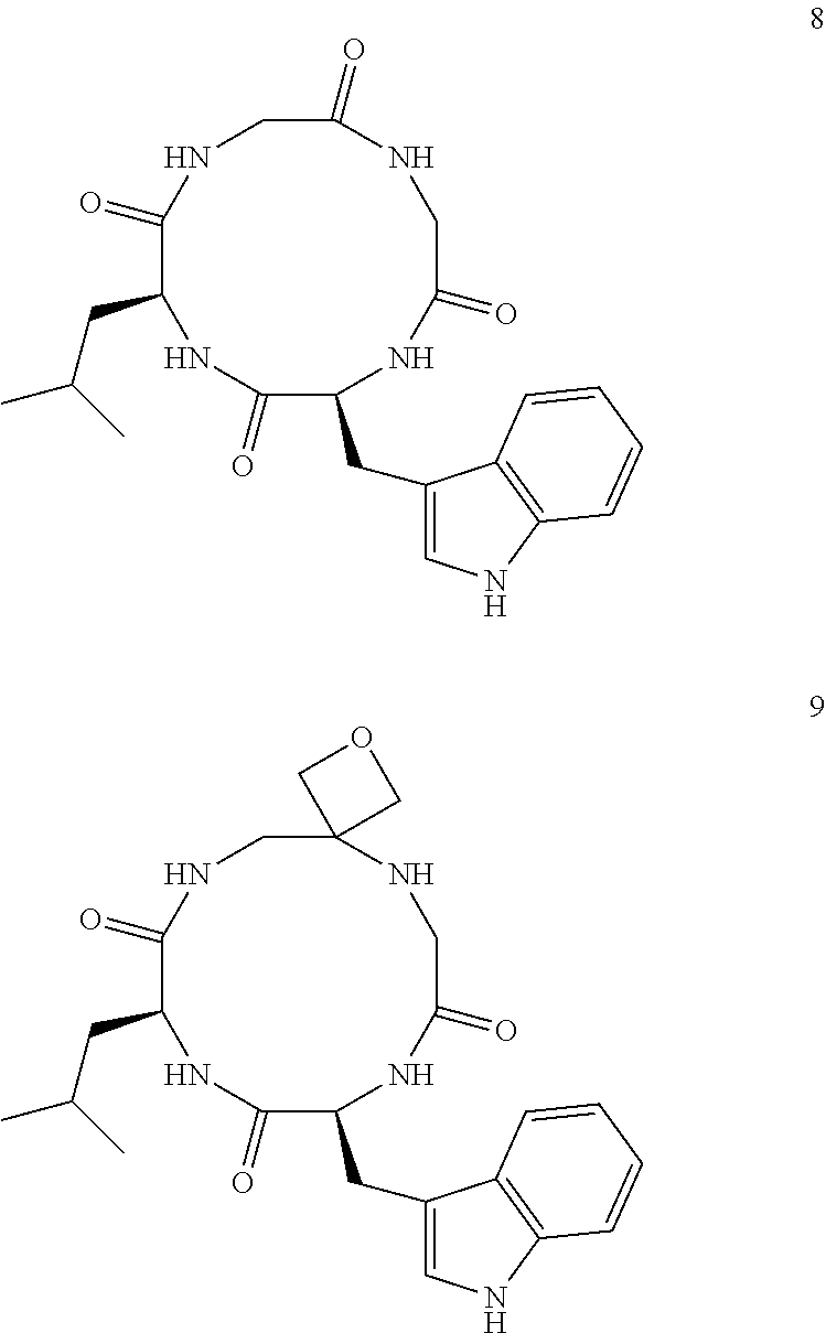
C1(=O)NCC(=O)NCC(=O)NC(CC2=CNC3=C2C=CC=C3)C(=O)NC1CC(C)C.C1(=O)NCC2(NCC(=O)NC(CC3=CNC4=C3C=CC=C4)C(=O)NC1CC(C)C)COC2
